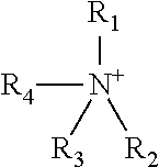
[R4][N+]([R3])([R2])[R1]
